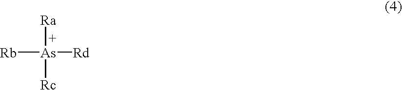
[Rb][As]([Ra])([Rc])[Rd]
